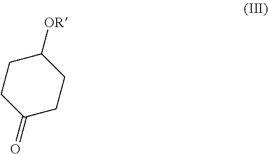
O=C1CCC([OR])CC1
